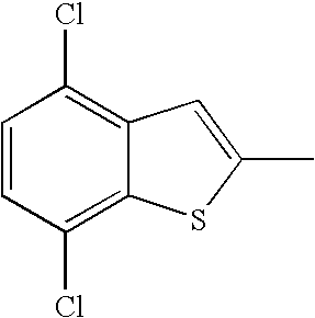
C1(C)=CC2=C(Cl)C=CC(Cl)=C2S1
